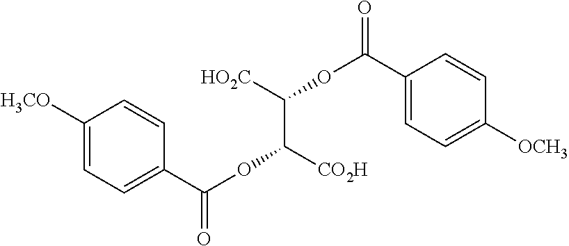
[OCH3]C1=CC=C(C(OC(C([CO2H])OC(C2=CC=C([H3CO])C=C2)=O)[HO2C])=O)C=C1
